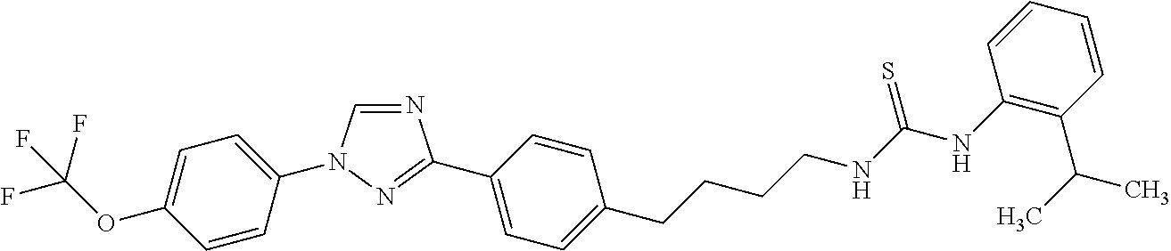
C1=C(N2C=NC(C3=CC=C(CCCCNC(NC4=C(C(C)C)C=CC=C4)=S)C=C3)=N2)C=CC(OC(F)(F)F)=C1
